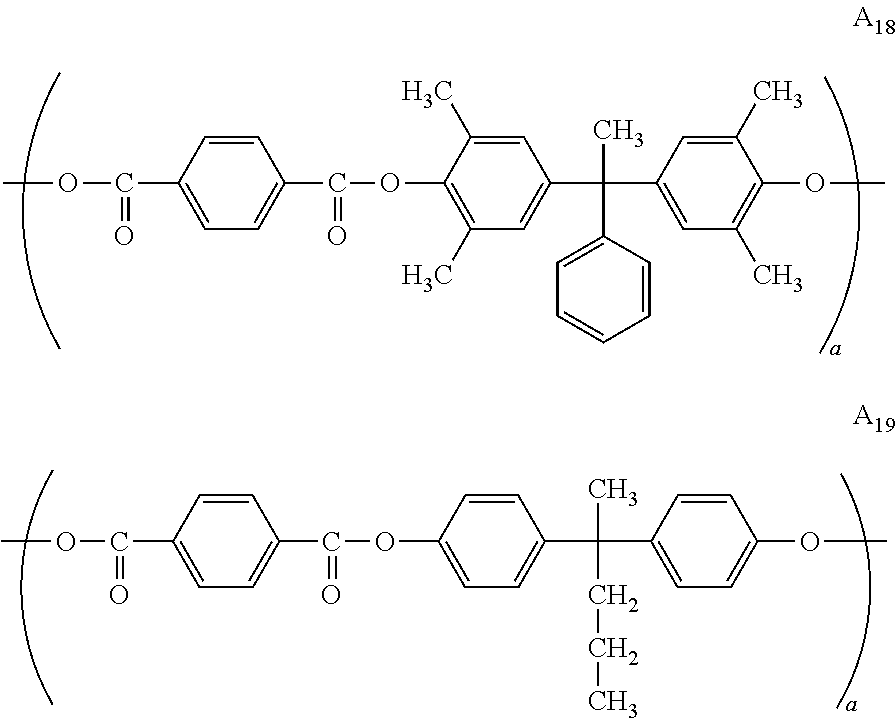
C1(C(OC)=O)=CC=C(C(OC2=C(C)C=C(C(C3=CC(C)=C(OC)C(C)=C3)(C)C3=CC=CC=C3)C=C2C)=O)C=C1.C1(C(OC)=O)=CC=C(C(OC2=CC=C(C(C3=CC=C(OC)C=C3)(C)CCC)C=C2)=O)C=C1
